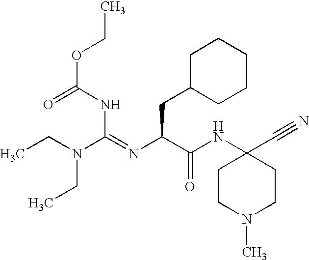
C(NC(=O)OCC)(=NC(C(NC1(C#N)CCN(C)CC1)=O)CC1CCCCC1)N(CC)CC
